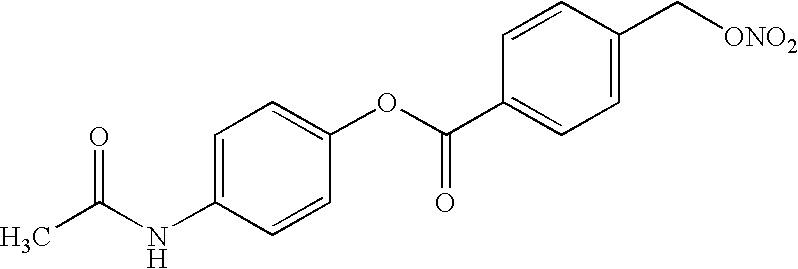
CC(NC1=CC=C(OC(C2=CC=C(C[ONO2])C=C2)=O)C=C1)=O
